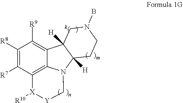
C12=C3C(=C([R9])C([R8])=C1[R7])C1([H])C([H])(N3C[Y][X]2[R10])CCN(B)C1
